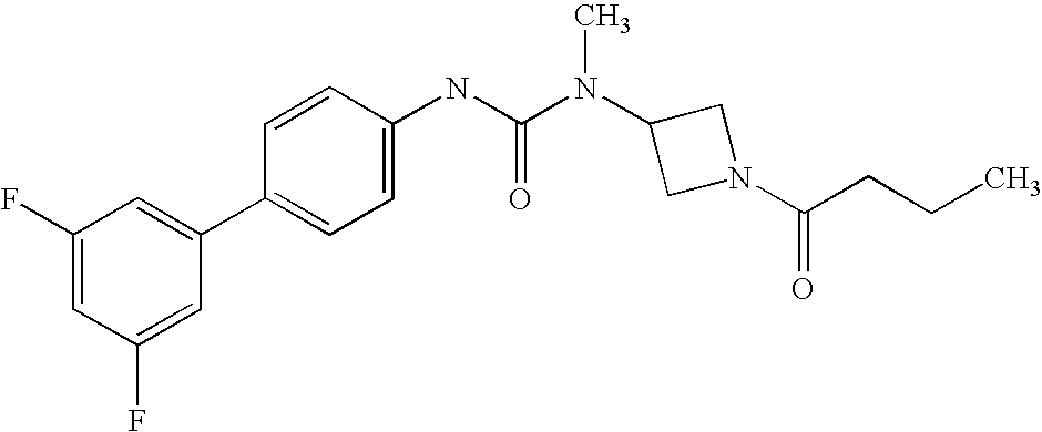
C1(F)=CC(F)=CC(C2=CC=C(NC(N(C3CN(C(CCC)=O)C3)C)=O)C=C2)=C1
